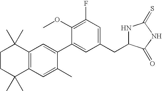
C1CC(C)(C)C2=C(C1(C)C)C=C(C1=CC(CC3NC(=S)NC3=O)=CC(F)=C1OC)C(C)=C2
